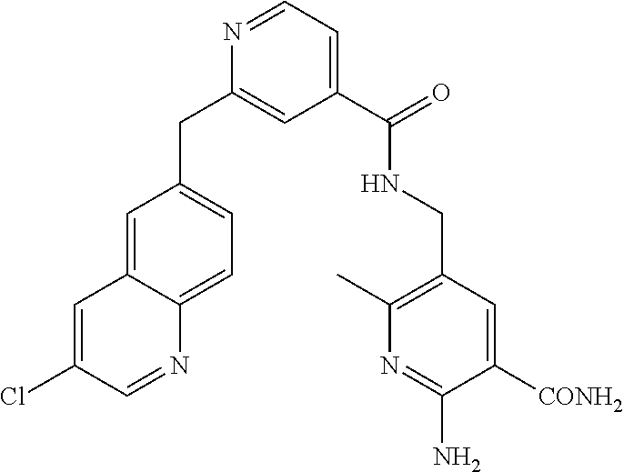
C1=C2C(=CC=C1CC1=CC(C(=O)NCC3=C(C)N=C(N)C([CONH2])=C3)=CC=N1)N=CC(Cl)=C2
